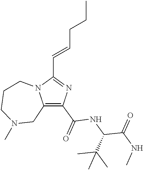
C1(C(=O)NC(C(NC)=O)C(C)(C)C)=C2N(C(C=CCCC)=N1)CCCN(C)C2
